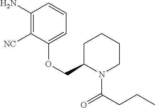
C1(N)=C([NC])C(OCC2N(C(CCC)=O)CCCC2)=CC=C1
